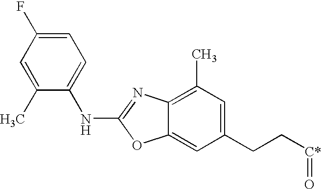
C1(C)=CC(F)=CC=C1NC1=NC2=C(C)C=C(CC[C*]=O)C=C2O1
